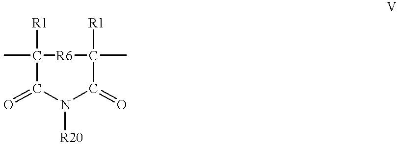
O=C1N([R20])C(=O)C(C)([R1])[R6]C1(C)[R1]
